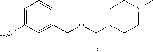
C1=C(N)C=C(COC(N2CCN(C)CC2)=O)C=C1
